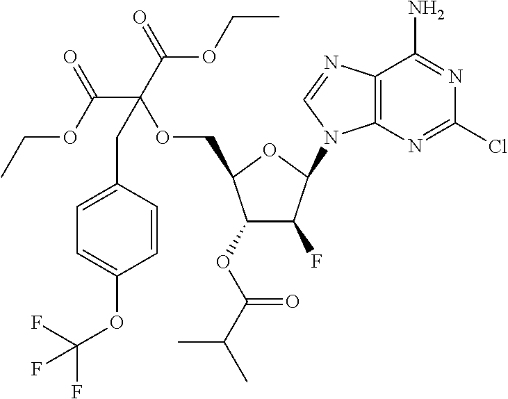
C1(OC(C(C)C)=O)C(F)C(N2C3=C(N=C2)C(N)=NC(Cl)=N3)OC1COC(C(=O)OCC)(C(=O)OCC)CC1=CC=C(OC(F)(F)F)C=C1
